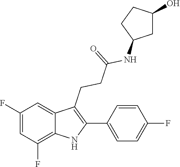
C1(C2=C(CCC(=O)NC3CC(O)CC3)C3=CC(F)=CC(F)=C3N2)=CC=C(F)C=C1
